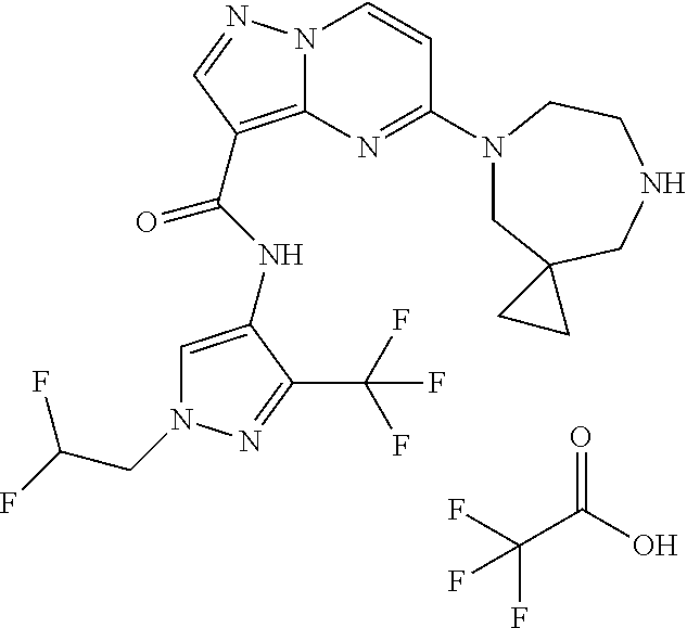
FC(CN1C=C(NC(=O)C2=C3N(N=C2)C=CC(N2CC4(CNCC2)CC4)=N3)C(C(F)(F)F)=N1)F.FC(C(O)=O)(F)F
